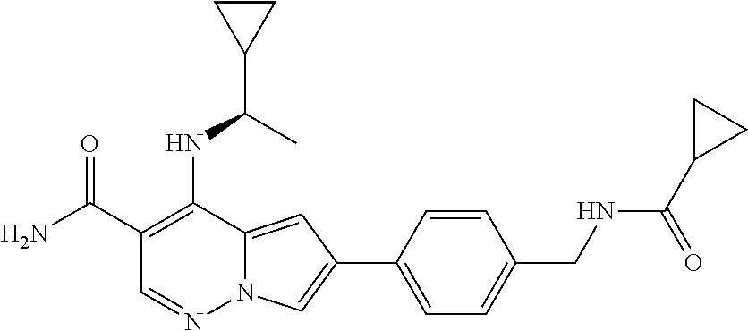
C1(C(N)=O)=C(NC(C2CC2)C)C2=CC(C3=CC=C(CNC(C4CC4)=O)C=C3)=CN2N=C1
